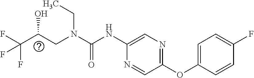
C(O)(CN(CC)C(=O)NC1=CN=C(OC2=CC=C(F)C=C2)C=N1)C(F)(F)F
